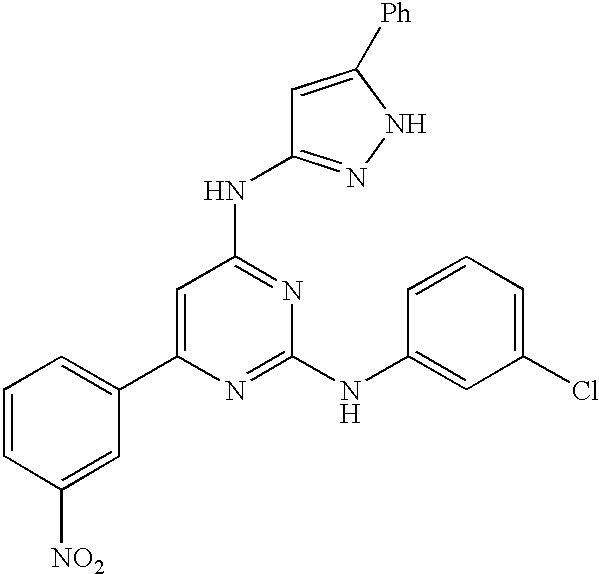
C1=C(C2=CC=CC([NO2])=C2)N=C(NC2=CC(Cl)=CC=C2)N=C1NC1=NNC([Ph])=C1
